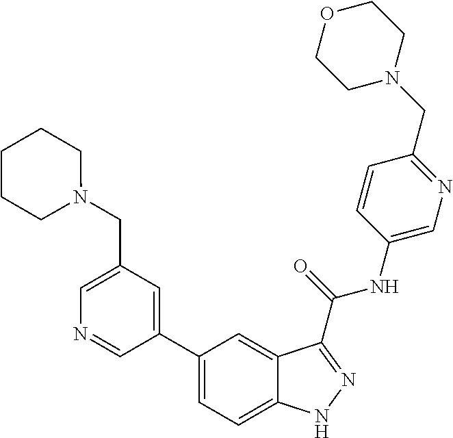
C1(CN2CCCCC2)=CN=CC(C2=CC=C3C(=C2)C(C(NC2=CN=C(CN4CCOCC4)C=C2)=O)=NN3)=C1
